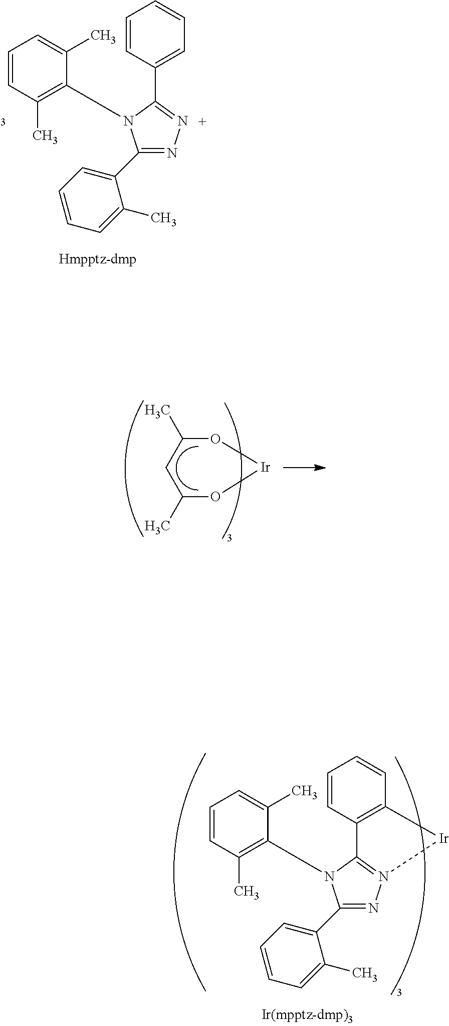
C1(C2=CC=CC=C2C)=NN2=C(N1C1=C(C)C=CC=C1C)C1=C(C=CC=C1)[Ir]2.C1(C2=CC=CC=C2C)=NN=C(C2=CC=CC=C2)N1C1=C(C)C=CC=C1C.C1(C)O[Ir]OC(C)C1
